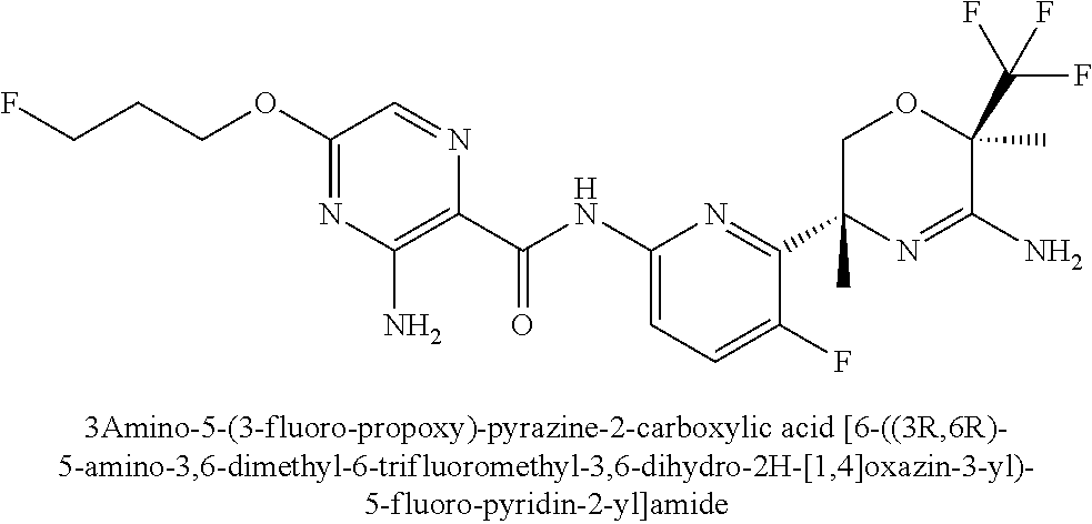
C1(C(NC2=CC=C(F)C(C3(C)N=C(N)C(C)(C(F)(F)F)OC3)=N2)=O)=C(N)N=C(OCCCF)C=N1
